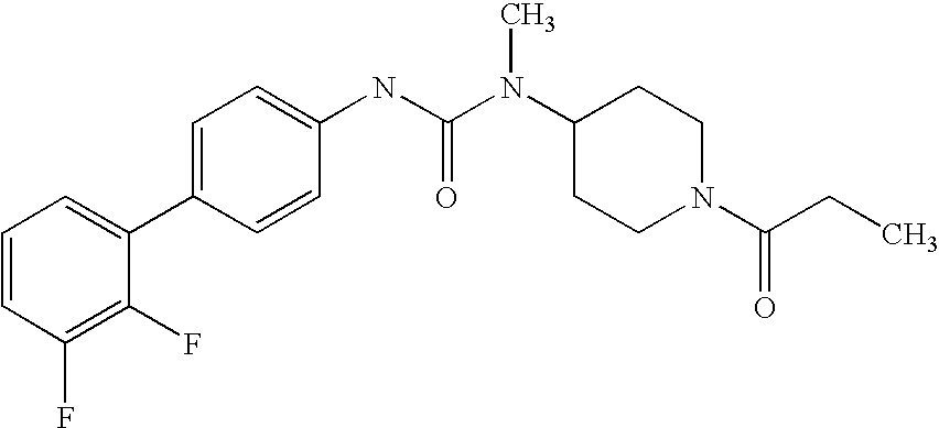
C1=CC(F)=C(F)C(C2=CC=C(NC(N(C3CCN(C(CC)=O)CC3)C)=O)C=C2)=C1
